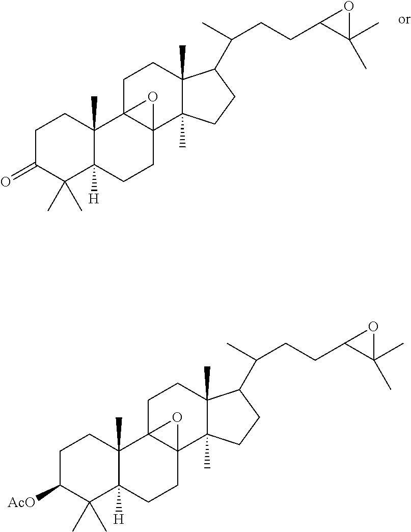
C1C(=O)C(C)(C)C2([H])C(C)(C1)C13C(CC2)(C2(C)C(C)(CC1)C(C(CCC1C(C)(C)O1)C)CC2)O3.C1C([AcO])C(C)(C)C2([H])C(C)(C1)C13C(CC2)(C2(C)C(C)(CC1)C(C(CCC1C(C)(C)O1)C)CC2)O3
